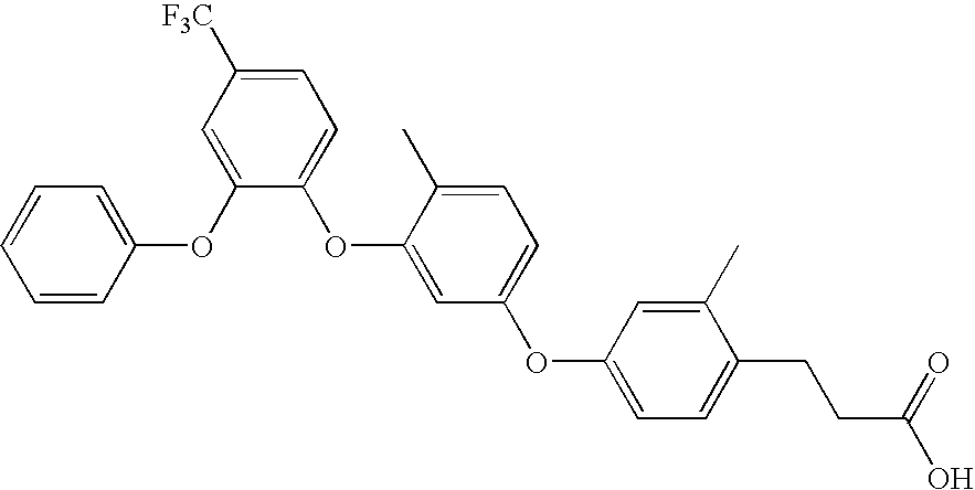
O(C1=CC([F3C])=CC=C1OC1=CC(OC2=CC=C(CCC(O)=O)C(C)=C2)=CC=C1C)C1=CC=CC=C1
